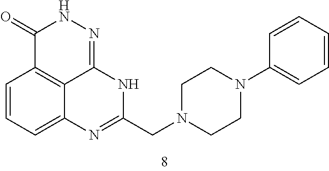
C1=CC=C2C3=C1C(=O)NN=C3NC(CN1CCN(C3=CC=CC=C3)CC1)=N2
